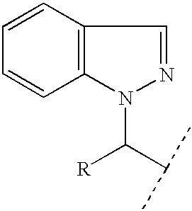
C1=CC2=C(C=C1)N(C(C(C)C)[R])N=C2
